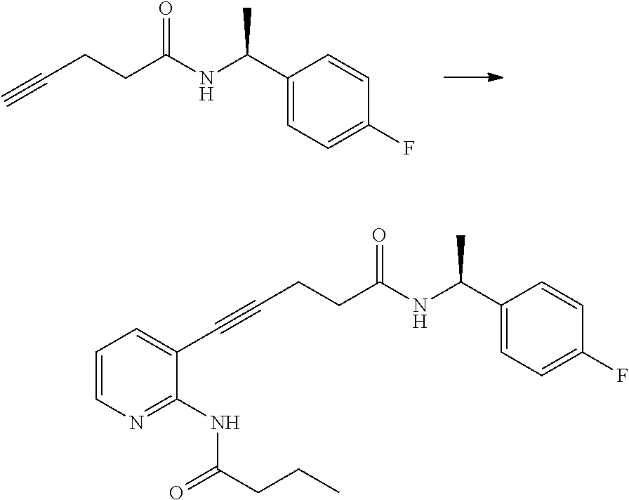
C1(C(NC(CCC#C)=O)C)=CC=C(F)C=C1.C1(C(NC(CCC#CC2=CC=CN=C2NC(CCC)=O)=O)C)=CC=C(F)C=C1
